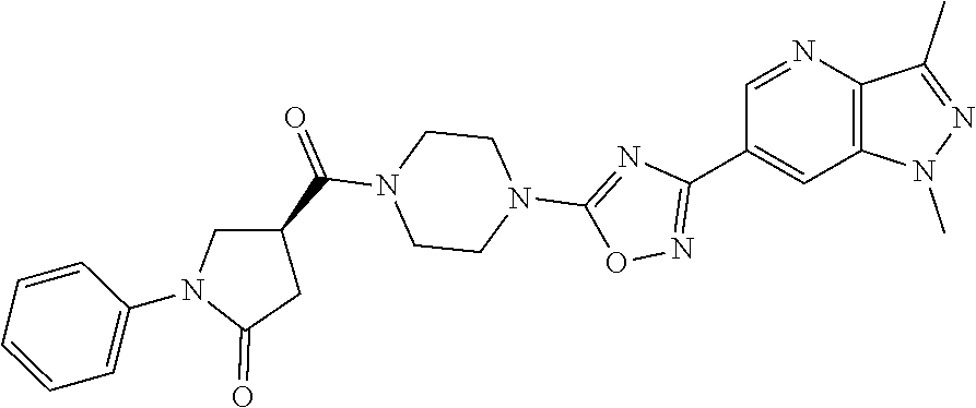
C1(C2=NOC(N3CCN(C(C4CC(=O)N(C5=CC=CC=C5)C4)=O)CC3)=N2)=CC2=C(N=C1)C(C)=NN2C
